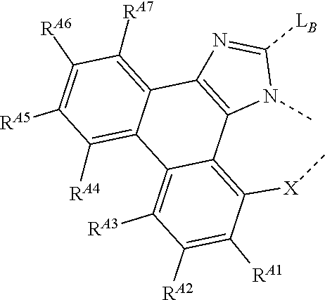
C12=C(C3=C([RA7])C([RA6])=C([RA5])C([RA4])=C3C3=C([RA3])C([RA2])=C([RA1])C([X]C)=C13)N=C([LB])N2C
